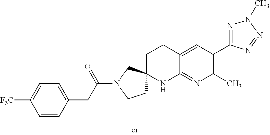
C1=CC(CC(N2CCC3(C2)CCC2=CC(C4=NN(C)N=N4)=C(C)N=C2N3)=O)=CC=C1[F3C]
